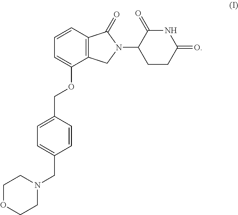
C1=CC2=C(C(OCC3=CC=C(CN4CCOCC4)C=C3)=C1)CN(C1CCC(=O)NC1=O)C2=O
